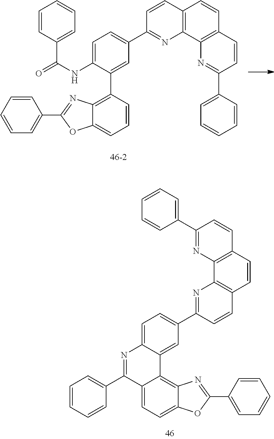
C1=CC=C2C(=C1C1=CC(C3=NC4=C(C=C3)C=CC3=C4N=C(C4=CC=CC=C4)C=C3)=CC=C1NC(=O)C1=CC=CC=C1)N=C(C1=CC=CC=C1)O2.C12=CC=C3C(=C1C1=CC(C4=NC5=C(C=C4)C=CC4=C5N=C(C5=CC=CC=C5)C=C4)=CC=C1N=C2C1=CC=CC=C1)N=C(C1=CC=CC=C1)O3
